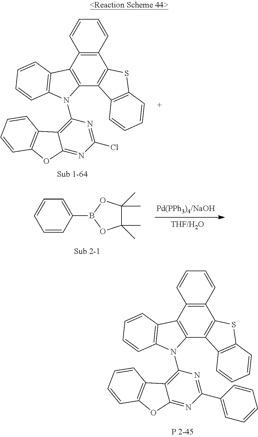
C12=C(C3=C(C4=C1SC1=C4C=CC=C1)N(C1=C4C(=NC(Cl)=N1)OC1=C4C=CC=C1)C1=C3C=CC=C1)C=CC=C2.C1=CC(B2OC(C)(C)C(C)(C)O2)=CC=C1.C12=C(C3=C(C4=C1SC1=C4C=CC=C1)N(C1=C4C(=NC(C5=CC=CC=C5)=N1)OC1=C4C=CC=C1)C1=C3C=CC=C1)C=CC=C2
